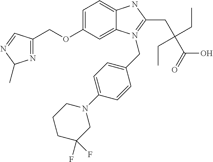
C1=C(OCC2=NC(C)N=C2)C=C2C(=C1)NC(CC(C(O)=O)(CC)CC)=N2CC1=CC=C(N2CCCC(F)(F)C2)C=C1
